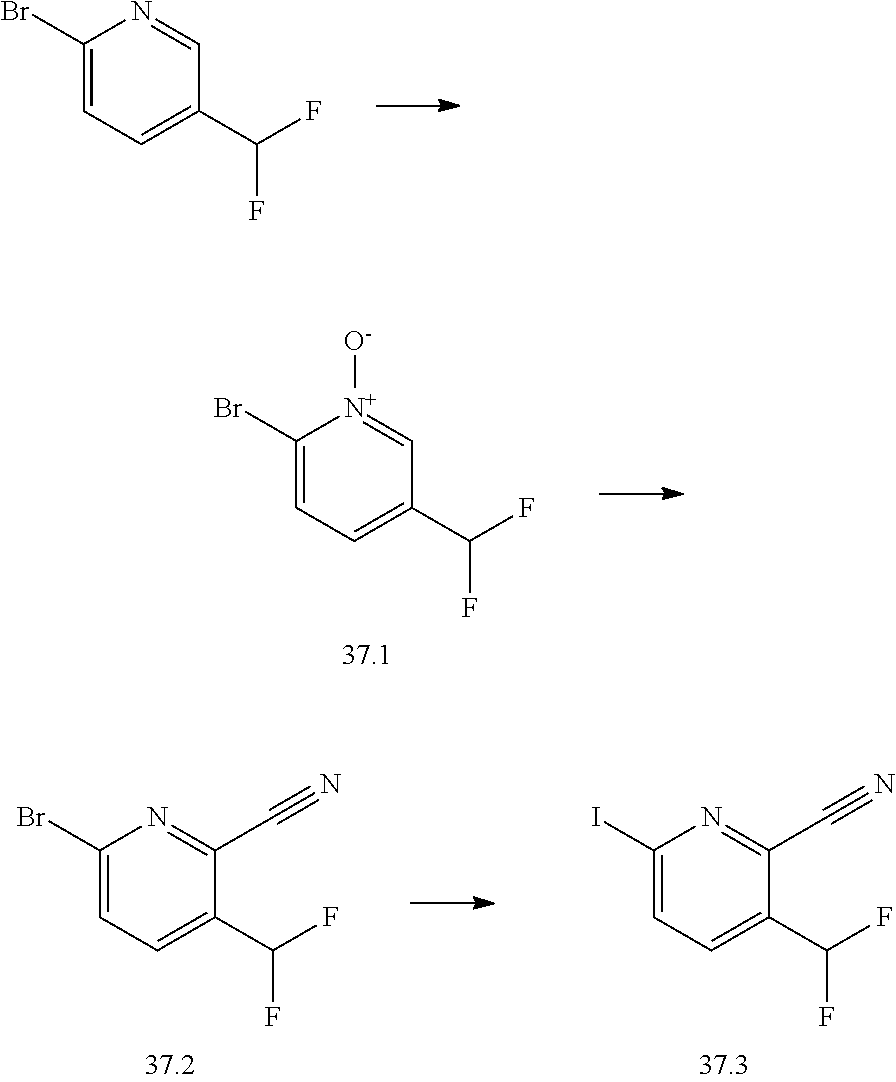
C1(Br)=CC=C(C(F)F)C=N1.C1(Br)=CC=C(C(F)F)C=[N+]1[O-].C1(Br)=CC=C(C(F)F)C(C#N)=N1.C1(I)=CC=C(C(F)F)C(C#N)=N1
